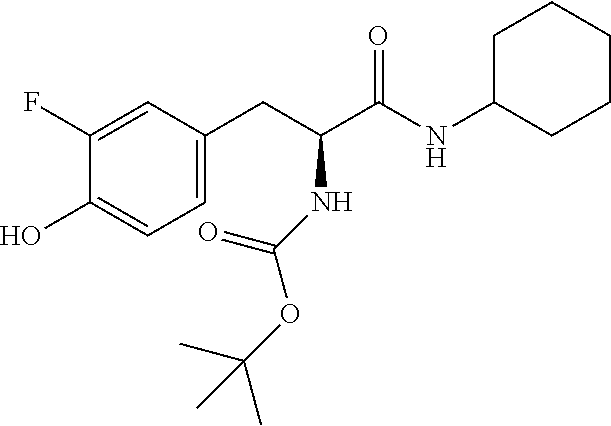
C1=C(F)C(O)=CC=C1CC(C(NC1CCCCC1)=O)NC(OC(C)(C)C)=O
